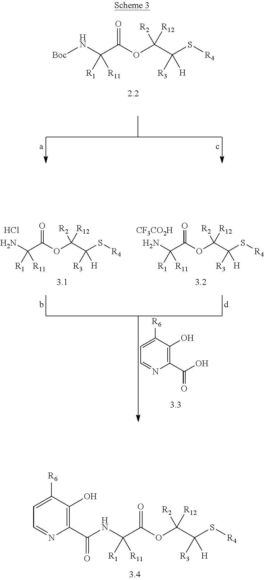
[Boc]NC(C(=O)OC(C(S[R4])([R3])[H])([R2])[R12])([R1])[R11].NC(C(=O)OC(C(S[R4])([R3])[H])([R2])[R12])([R1])[R11].Cl.NC(C(=O)OC(C(S[R4])([R3])[H])([R2])[R12])([R1])[R11].[CF3CO2H].C1=C([R6])C(O)=C(C(O)=O)N=C1.C1=C([R6])C(O)=C(C(=O)NC(C(=O)OC(C(S[R4])([R3])[H])([R2])[R12])([R1])[R11])N=C1
